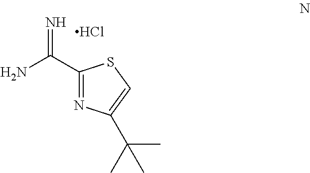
NC(C1=NC(C(C)(C)C)=CS1)=N.Cl
